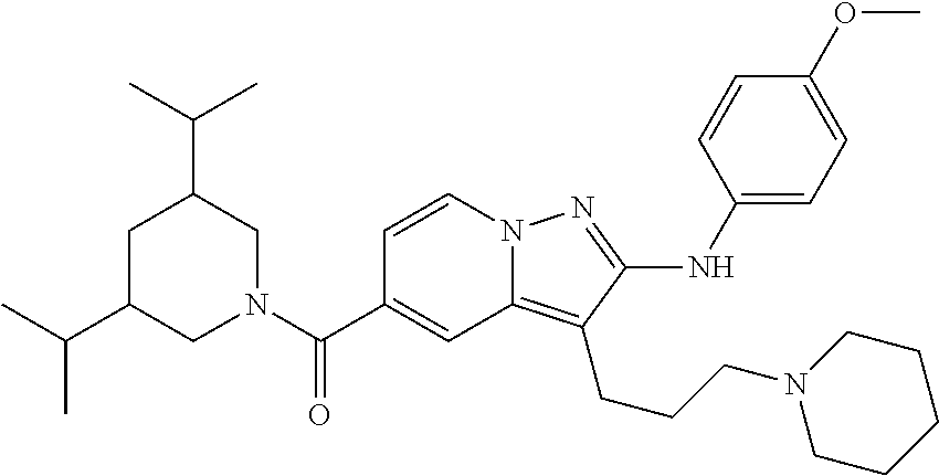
N12C(=C(CCCN3CCCCC3)C(NC3=CC=C(OC)C=C3)=N1)C=C(C(N1CC(C(C)C)CC(C(C)C)C1)=O)C=C2
